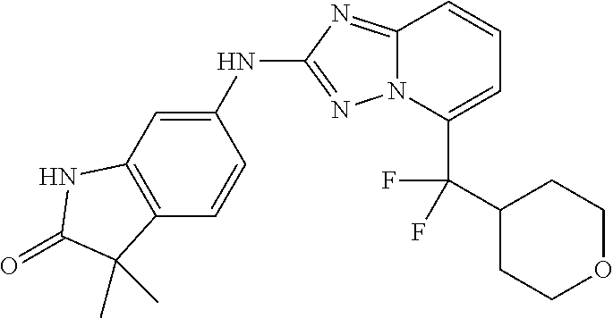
C12=C(C=CC(NC3=NN4C(=N3)C=CC=C4C(F)(C3CCOCC3)F)=C1)C(C)(C)C(=O)N2
